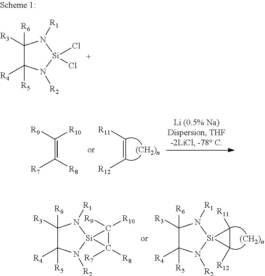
C(=C[R12])[R11].C(=C([R8])[R7])([R9])[R10].C1([R3])([R6])C([R5])([R4])N([R2])[Si]2(N1[R1])C([R12])C2[R11].C1([R3])([R6])C([R5])([R4])N([R2])[Si]2(N1[R1])C([R8])([R7])C2([R10])[R9].C1([R6])([R3])C([R5])([R4])N([R2])[Si](Cl)(Cl)N1[R1]
